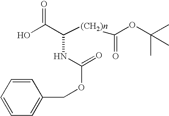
OC(C([(CH2)n]C(=O)OC(C)(C)C)NC(=O)OCC1=CC=CC=C1)=O
